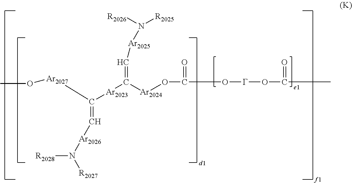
CO[Ar2027]C([Ar2023]C(=C[Ar2025]N([R2026])[R2025])[Ar2024]OC(O[G]OC(C)=O)=O)=C[Ar2026]N([R2027])[R2028]
